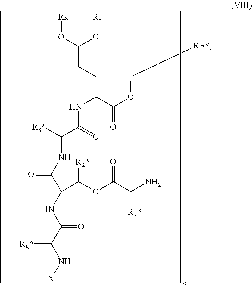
C(NC(C(N[X])[R8*])=O)(C(OC(C(N)[R7*])=O)[R2*])C(NC(C(=O)NC(CCC(O[Rk])O[Rl])C(O[L][RES])=O)[R3*])=O
